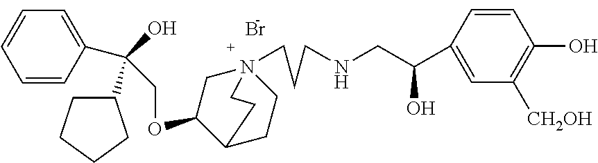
Br.C1=CC(C(O)(C2CCCC2)COC2C3CCN(CCCNCC(C4=CC([CH2OH])=C(O)C=C4)O)(C2)CC3)=CC=C1
